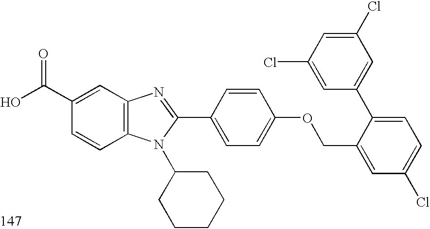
OC(C1=CC2=C(C=C1)N(C1CCCCC1)C(C1=CC=C(OCC3=CC(Cl)=CC=C3C3=CC(Cl)=CC(Cl)=C3)C=C1)=N2)=O
